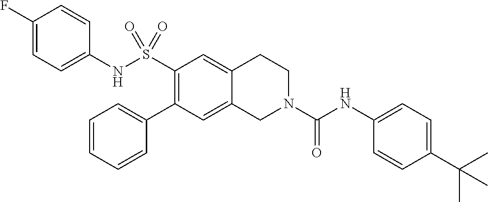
C1(NS(C2=C(C3=CC=CC=C3)C=C3C(=C2)CCN(C(NC2=CC=C(C(C)(C)C)C=C2)=O)C3)(=O)=O)=CC=C(F)C=C1
